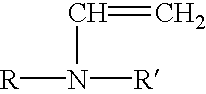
[R]N([R])C=C
